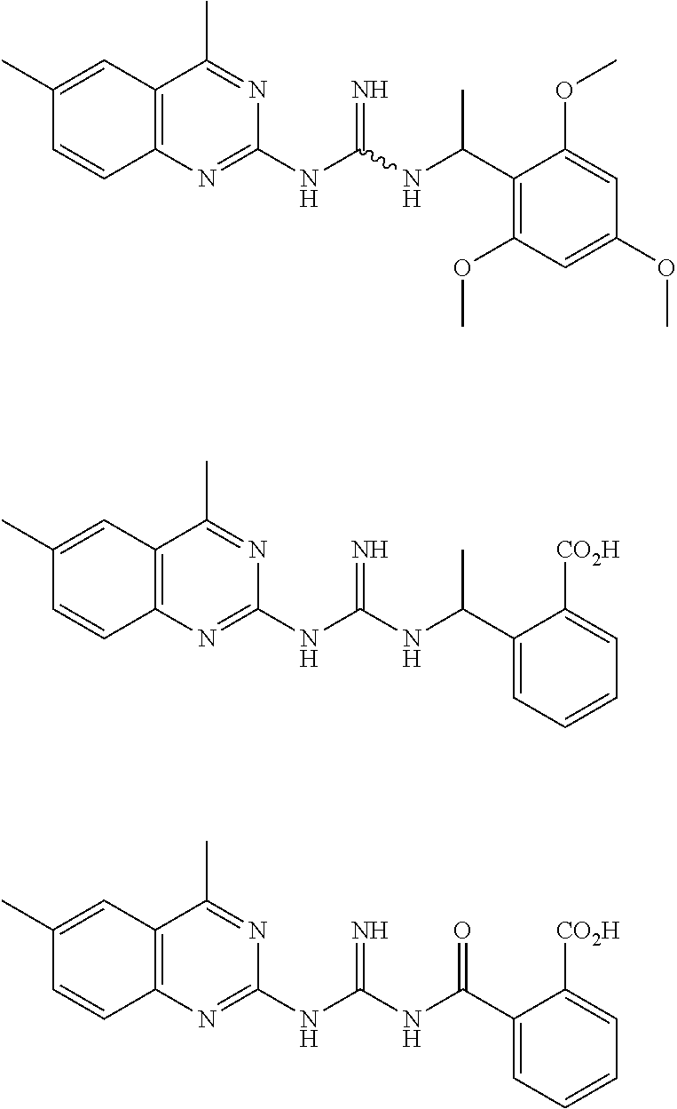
C1(C)=CC2=C(C=C1)N=C(NC(=N)NC(C)C1=C(OC)C=C(OC)C=C1OC)N=C2C.C1(C)=CC2=C(C=C1)N=C(NC(=N)NC(C)C1=CC=CC=C1[CO2H])N=C2C.C1(C)=CC2=C(C=C1)N=C(NC(=N)NC(=O)C1=CC=CC=C1[CO2H])N=C2C
